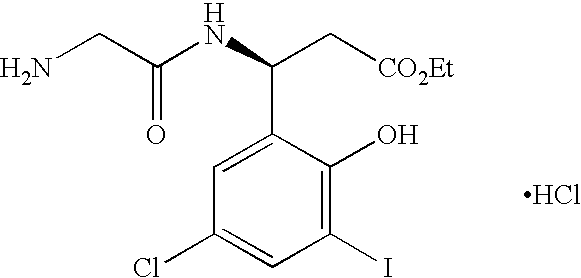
C1=C(C(NC(CN)=O)C[CO2Et])C(O)=C(I)C=C1Cl.Cl
